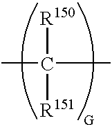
CC([R151])([R150])C
